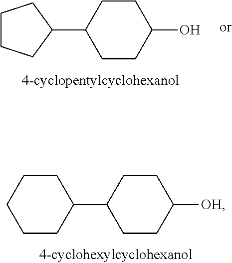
C1CC(O)CCC1C1CCCC1.C1CC([OH])CCC1C1CCCCC1
